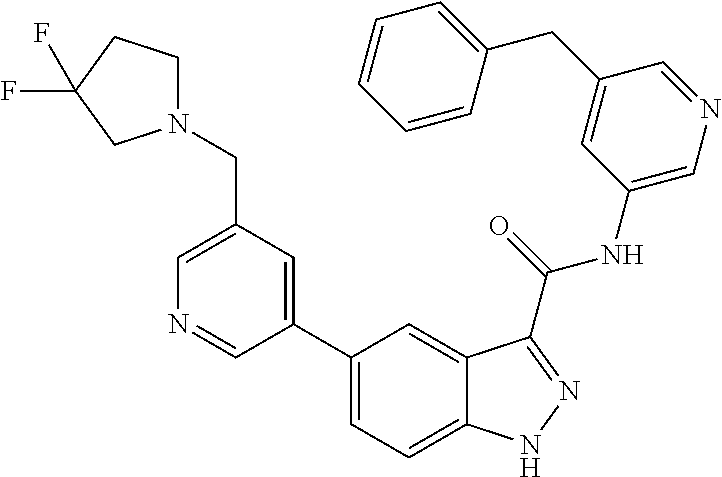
C1(CN2CCC(F)(F)C2)=CN=CC(C2=CC=C3C(=C2)C(C(NC2=CN=CC(CC4=CC=CC=C4)=C2)=O)=NN3)=C1
